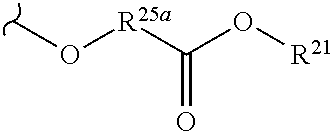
CO[R25a]C(O[R21])=O
